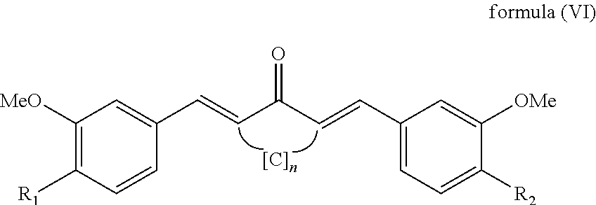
C1([MeO])=C([R1])C=CC(C=CC(C=CC2=CC=C([R2])C([OMe])=C2)=O)=C1
